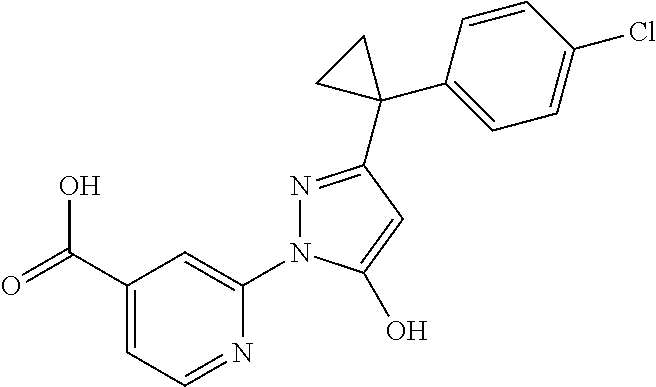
C1(C(O)=O)=CC=NC(N2N=C(C3(C4=CC=C(Cl)C=C4)CC3)C=C2O)=C1
